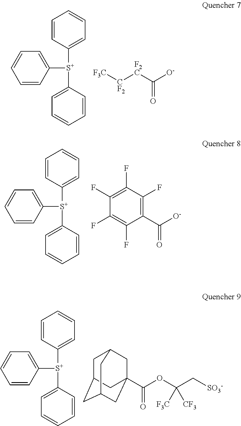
C1=CC=C([S+](C2=CC=CC=C2)C2=CC=CC=C2)C=C1.[O-]C([F2C][CF2][F3C])=O.C1=CC=C([S+](C2=CC=CC=C2)C2=CC=CC=C2)C=C1.C1C2CC3CC(C(OC(C[SO3-])([CF3])[F3C])=O)(CC1C3)C2.C1=CC=C([S+](C2=CC=CC=C2)C2=CC=CC=C2)C=C1.C1(F)=C(F)C(F)=C(C([O-])=O)C(F)=C1F
